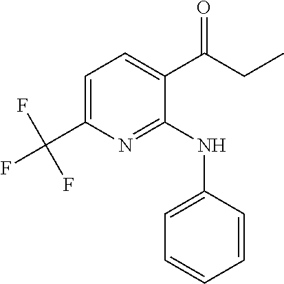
C1=C(C(F)(F)F)N=C(NC2=CC=CC=C2)C(C(CC)=O)=C1
